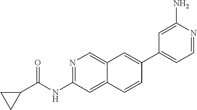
N1=C(NC(C2CC2)=O)C=C2C(=C1)C=C(C1=CC=NC(N)=C1)C=C2
